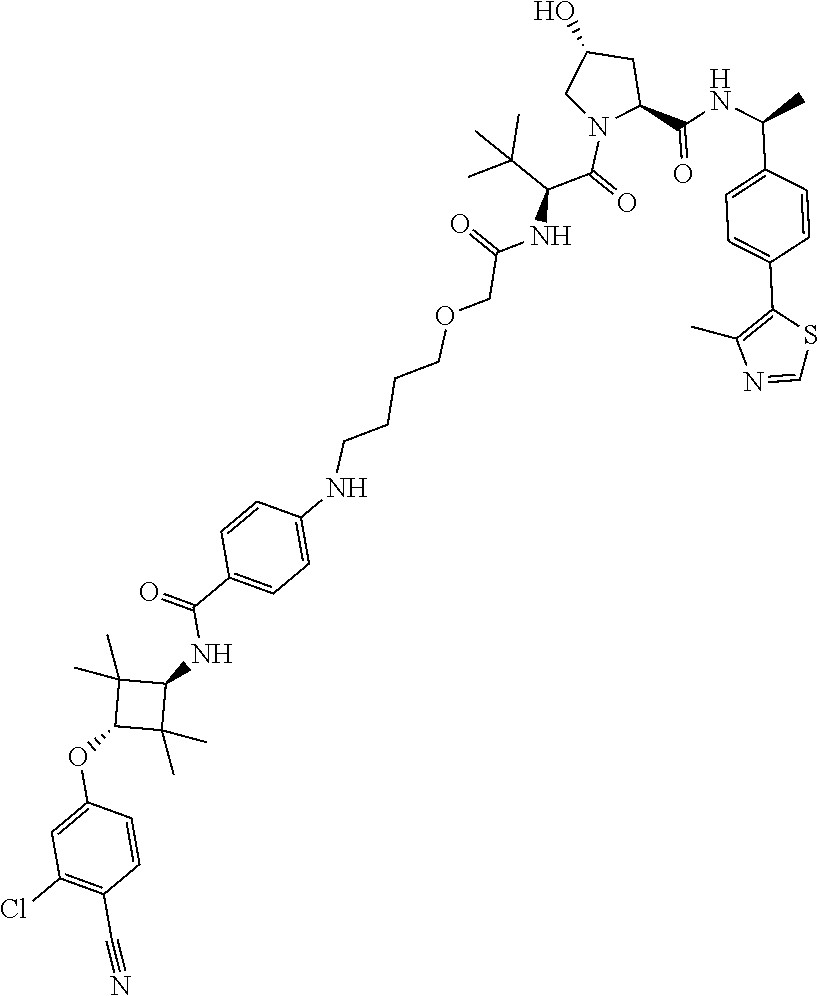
O(CCCCNC1=CC=C(C(NC2C(C)(C)C(OC3=CC(Cl)=C(C#N)C=C3)C2(C)C)=O)C=C1)CC(NC(C(N1C(C(NC(C2=CC=C(C3=C(C)N=CS3)C=C2)C)=O)CC(O)C1)=O)C(C)(C)C)=O
